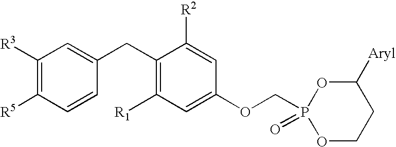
C1([R3])=C([R5])C=CC(CC2=C([R1])C=C(OCP3(=O)OC([Aryl])CCO3)C=C2[R2])=C1
